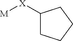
[M][X]C1CCCC1
